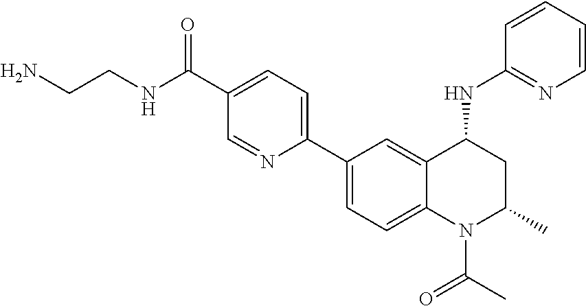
NCCNC(C1=CC=C(C2=CC=C3C(=C2)C(NC2=NC=CC=C2)CC(C)N3C(C)=O)N=C1)=O
